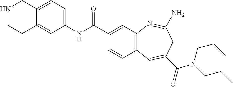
C1=C2C(=CC(NC(C3=CC4=C(C=C3)C=C(C(=O)N(CCC)CCC)CC(N)=N4)=O)=C1)CCNC2
